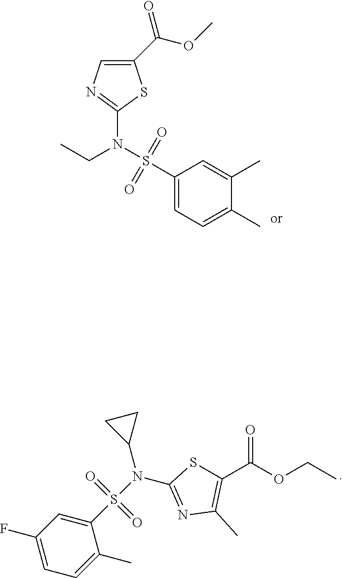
N(CC)(C1=NC=C(C(OC)=O)S1)S(=O)(=O)C1=CC=C(C)C(C)=C1.C(OCC)(C1=C(C)N=C(N(S(C2=CC(F)=CC=C2C)(=O)=O)C2CC2)S1)=O
